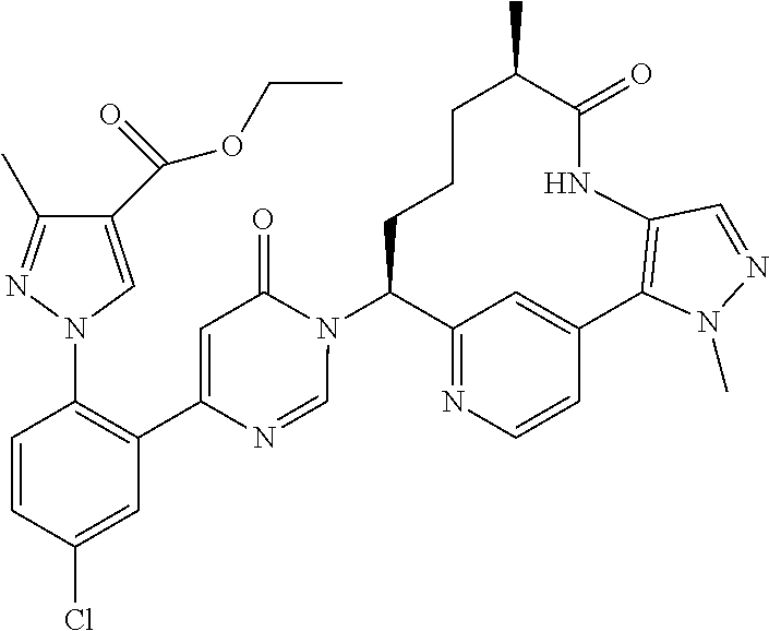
C12=NC=CC(=C1)C1=C(NC(=O)C(C)CCCC2N2C(=O)C=C(C3=C(N4C=C(C(=O)OCC)C(C)=N4)C=CC(Cl)=C3)N=C2)C=NN1C
